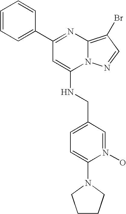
C1(C2=CC=CC=C2)=NC2=C(Br)C=NN2C(NCC2=CC=C(N3CCCC3)N(O)=C2)=C1
